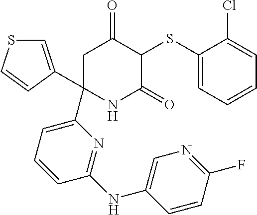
C1(SC2C(=O)CC(C3=CC=CC(NC4=CN=C(F)C=C4)=N3)(C3=CSC=C3)NC2=O)=CC=CC=C1Cl
